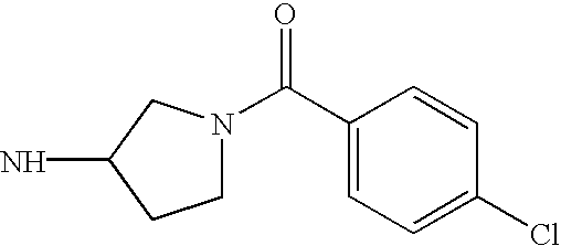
C1N(C(C2=CC=C(Cl)C=C2)=O)CC(N)C1
